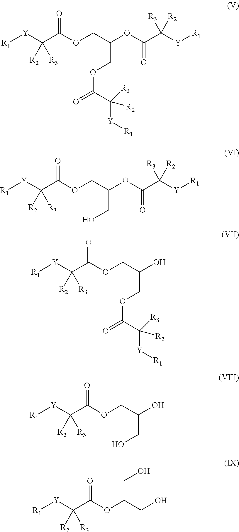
[R1][Y]C(C(OCC(OC(C([Y][R1])([R3])[R2])=O)COC(=O)C([Y][R1])([R2])[R3])=O)([R2])[R3].[R1][Y]C(C(OCC(OC(C([Y][R1])([R3])[R2])=O)CO)=O)([R2])[R3].[R1][Y]C(C(OCC(O)COC(=O)C([Y][R1])([R2])[R3])=O)([R2])[R3].[R1][Y]C(C(OCC(O)CO)=O)([R2])[R3].[R1][Y]C(C(OC(CO)CO)=O)([R2])[R3]
